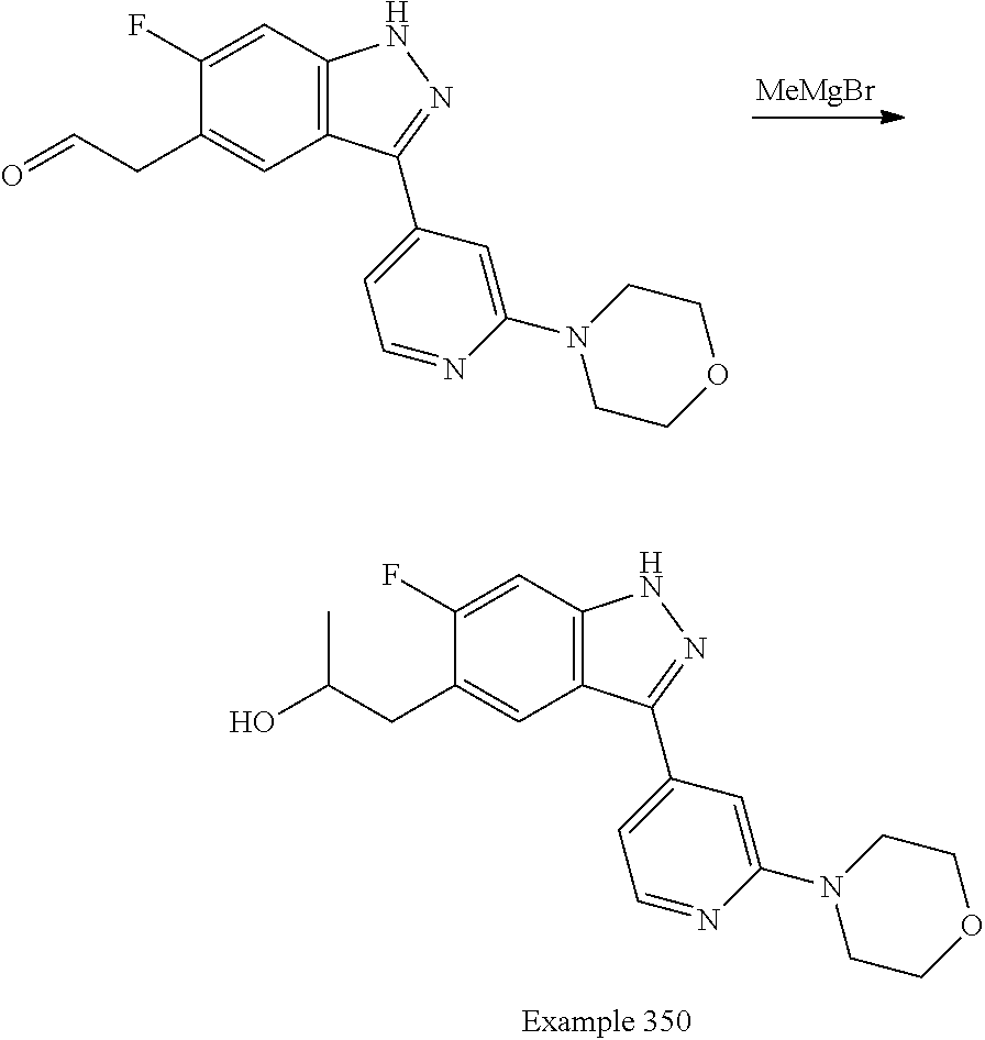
[MeMgBr].C1(F)=CC2=C(C=C1CC=O)C(C1=CC=NC(N3CCOCC3)=C1)=NN2.C1(F)=CC2=C(C=C1CC(O)C)C(C1=CC=NC(N3CCOCC3)=C1)=NN2
